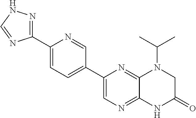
C1(C2=CN=C3C(=N2)N(C(C)C)CC(=O)N3)=CC=C(C2=NNC=N2)N=C1
